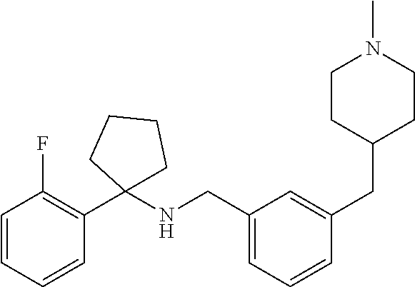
C1=CC=CC(C2(NCC3=CC=CC(CC4CCN(C)CC4)=C3)CCCC2)=C1F
